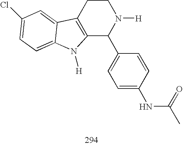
C12=C(CCN([H])C1C1=CC=C(NC(C)=O)C=C1)C1=CC(Cl)=CC=C1N2[H]
